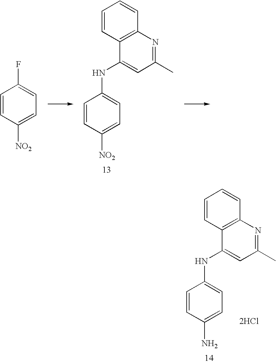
C1=CC([NO2])=CC=C1F.C1=CC([NO2])=CC=C1NC1=CC(C)=NC2=C1C=CC=C2.C1=CC(N)=CC=C1NC1=CC(C)=NC2=C1C=CC=C2.[2HCl]
